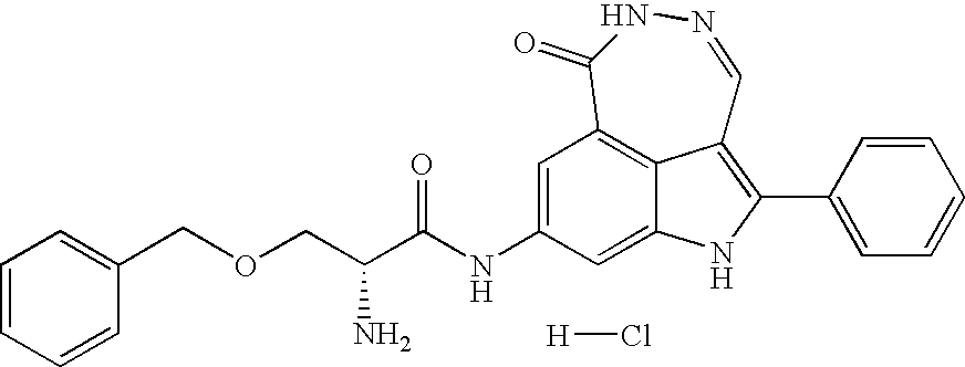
C1=C(NC(=O)C(N)COCC2=CC=CC=C2)C=C2NC(C3=CC=CC=C3)=C3C2=C1C(=O)NN=C3.[H]Cl
